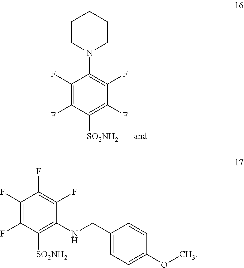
C1(F)=C(F)C([SO2NH2])=C(F)C(F)=C1N1CCCCC1.C1(F)=C(F)C([SO2NH2])=C(NCC2=CC=C(OC)C=C2)C(F)=C1F
